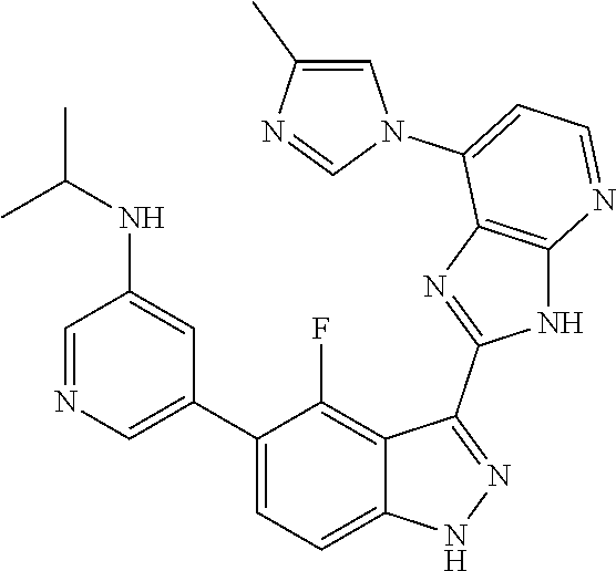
C1=NC=C(C2=CC=C3C(=C2F)C(C2=NC4=C(N2)N=CC=C4N2C=C(C)N=C2)=NN3)C=C1NC(C)C
